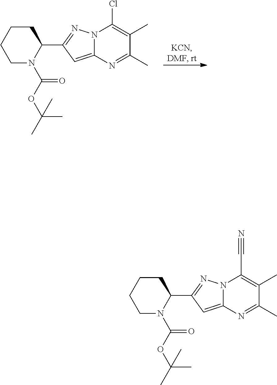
C1CCCN(C(OC(C)(C)C)=O)C1C1=NN2C(=C1)N=C(C)C(C)=C2Cl.C1CCCN(C(OC(C)(C)C)=O)C1C1=NN2C(=C1)N=C(C)C(C)=C2C#N
